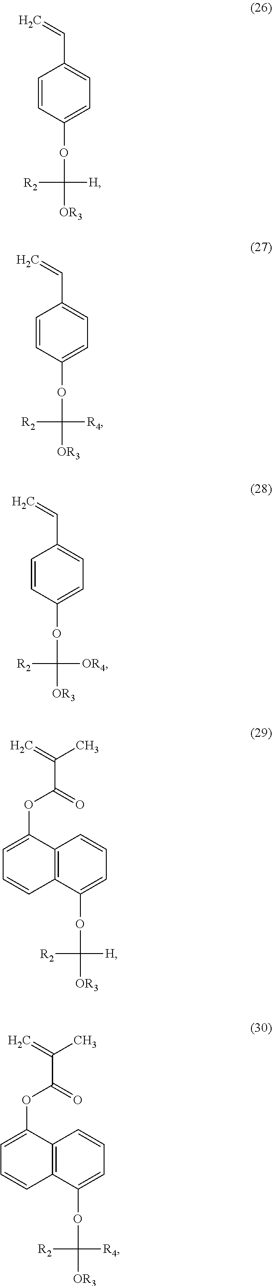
C1=CC(OC([R2])([H])[OR3])=CC=C1C=C.C1=CC(OC([R2])([R4])[OR3])=CC=C1C=C.C1=CC(OC([R2])([OR4])[OR3])=CC=C1C=C.C12=C(C(OC([R2])([H])[OR3])=CC=C1)C=CC=C2OC(=O)C(C)=C.C12=C(C(OC([R2])([R4])[OR3])=CC=C1)C=CC=C2OC(=O)C(C)=C
